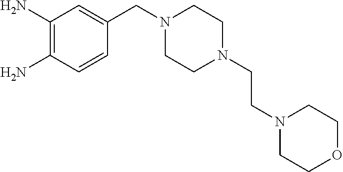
C1(N)=C(N)C=CC(CN2CCN(CCN3CCOCC3)CC2)=C1
